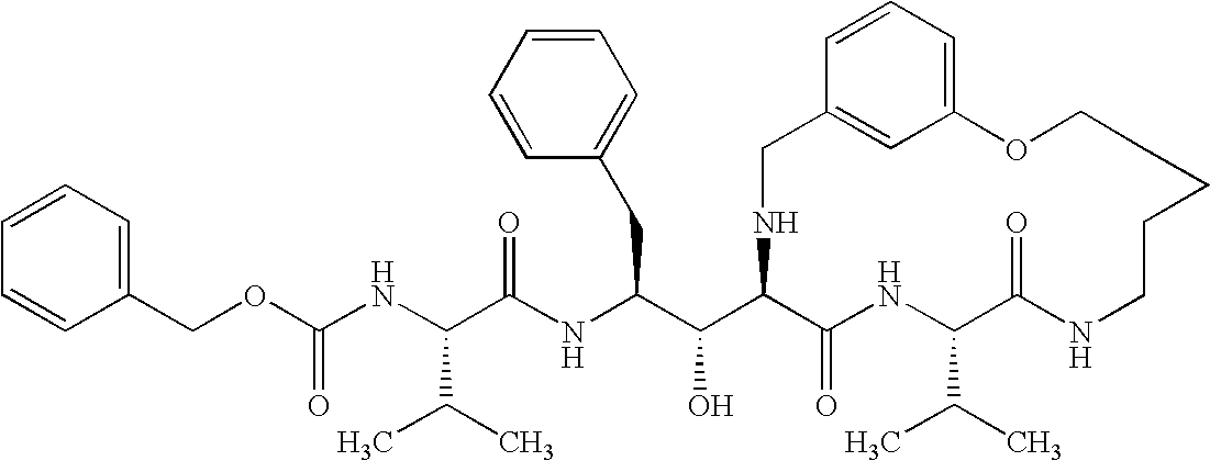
C1(COC(NC(C(NC(C(C2C(=O)NC(C(C)C)C(=O)NCCCCCOC3=CC=CC(=C3)CN2)O)CC2=CC=CC=C2)=O)C(C)C)=O)=CC=CC=C1
